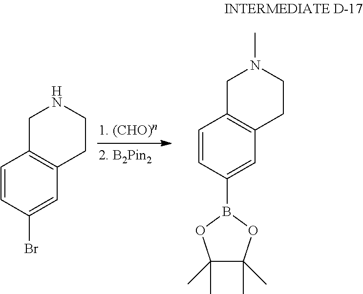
C1=CC(Br)=CC2=C1CNCC2.C1(C)(C)C(C)(C)OB(C2=CC3=C(C=C2)CN(C)CC3)O1
